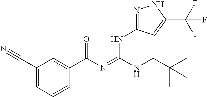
C1(C#N)=CC=CC(C(N=C(NCC(C)(C)C)NC2=NNC(C(F)(F)F)=C2)=O)=C1
